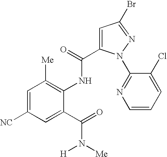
C1=C([NC])C=C(C(=O)N([Me])[H])C(NC(=O)C2=CC(Br)=NN2C2=NC=CC=C2Cl)=C1[Me]
